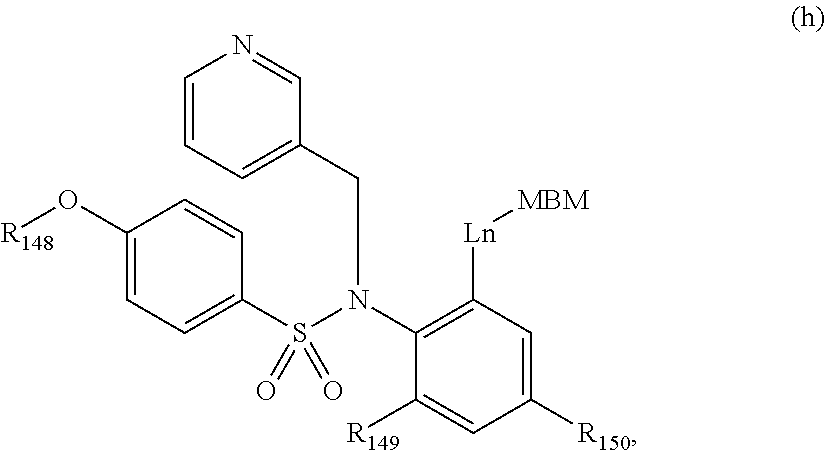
C1(O[R148])=CC=C(S(N(CC2=CC=CN=C2)C2=C([Ln][MBM])C=C([R150])C=C2[R149])(=O)=O)C=C1
